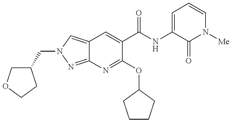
C(N1C=C2C(=N1)N=C(OC1CCCC1)C(C(=O)NC1=CC=CN([Me])C1=O)=C2)C1COCC1
